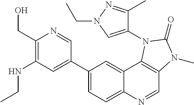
C1(CO)=C(NCC)C=C(C2=CC=C3C(=C2)C2=C(C=N3)N(C)C(=O)N2C2=CN(CC)N=C2C)C=N1
